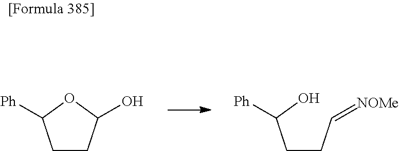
C1CC(O)OC1[Ph].C(CC=[NOMe])C(O)[Ph]
